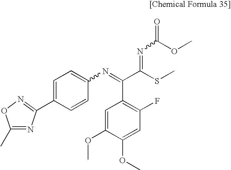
C1=C(C2=NOC(C)=N2)C=CC(N=C(C(SC)=NC(OC)=O)C2=C(F)C=C(OC)C(OC)=C2)=C1
